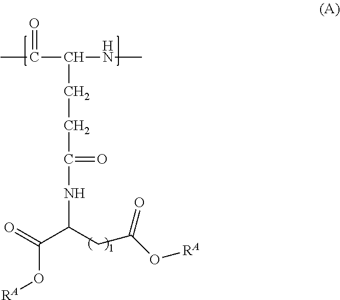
CC(=O)C(NC)CCC(NC(CC(O[RA])=O)C(O[RA])=O)=O
